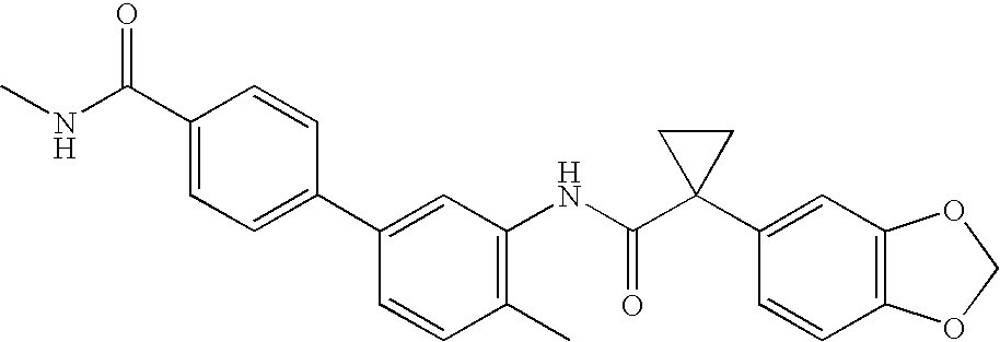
C1(C2=CC=C(C(NC)=O)C=C2)=CC(NC(C2(C3=CC4=C(C=C3)OCO4)CC2)=O)=C(C)C=C1
